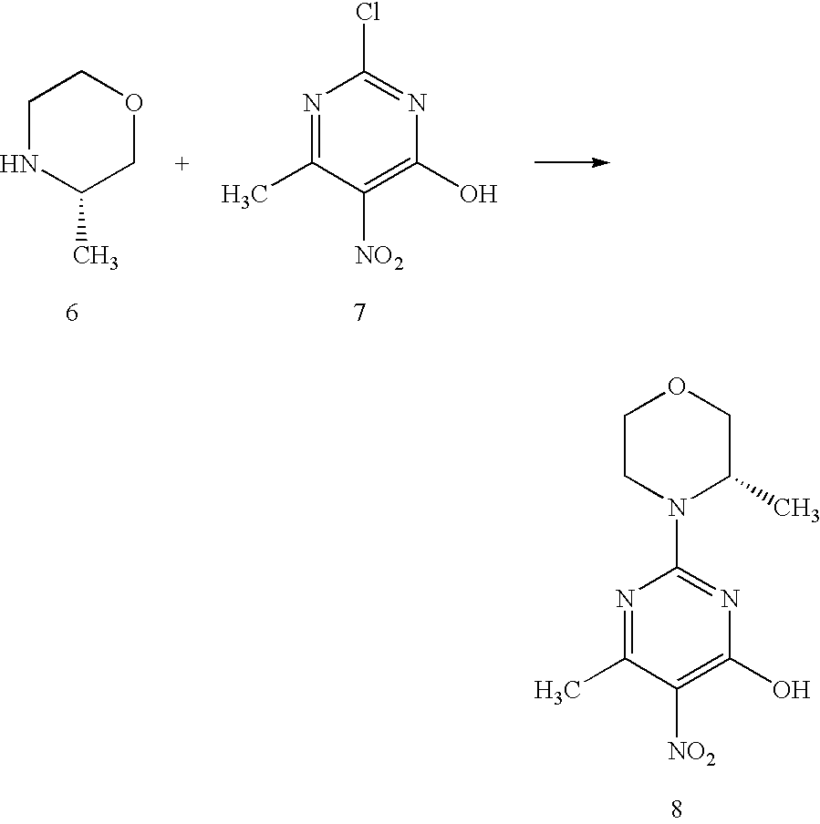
N1=C(C)C([NO2])=C(O)N=C1Cl.C1NC(C)COC1.N1=C(C)C([NO2])=C(O)N=C1N1C(C)COCC1
